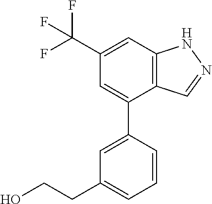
C12=C(C=C(C(F)(F)F)C=C1C1=CC(CCO)=CC=C1)NN=C2
